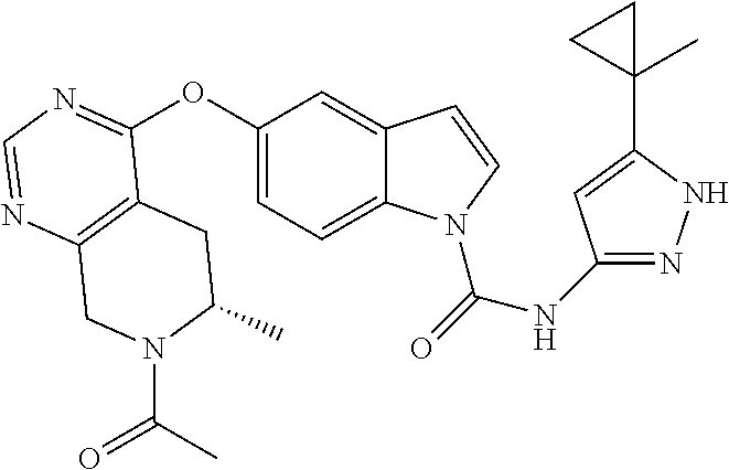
C12=C(N=CN=C1OC1=CC=C3C(=C1)C=CN3C(=O)NC1=NNC(C3(C)CC3)=C1)CN(C(C)=O)C(C)C2
